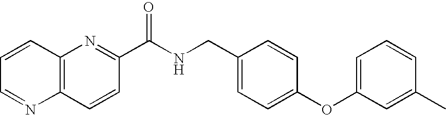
C12=C(N=C(C(NCC3=CC=C(OC4=CC=CC(C)=C4)C=C3)=O)C=C1)C=CC=N2
